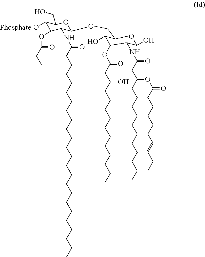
C1([Phosphate-O])C(OC(CC)=O)C(NC(CCCCCCCCCCCCCCCCCCCCCCC)=O)C(OCC2C(O)C(OC(CC(CCCCCCCCCCC)O)=O)C(NC(CC(CCCCCCCCCCC)OC(CCCCCC=CCC)=O)=O)C(O)O2)OC1CO
